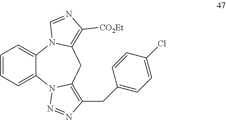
C1=CC=C2C(=C1)N1C(=C([CO2Et])N=C1)CC1=C(CC3=CC=C(Cl)C=C3)N=NN21
